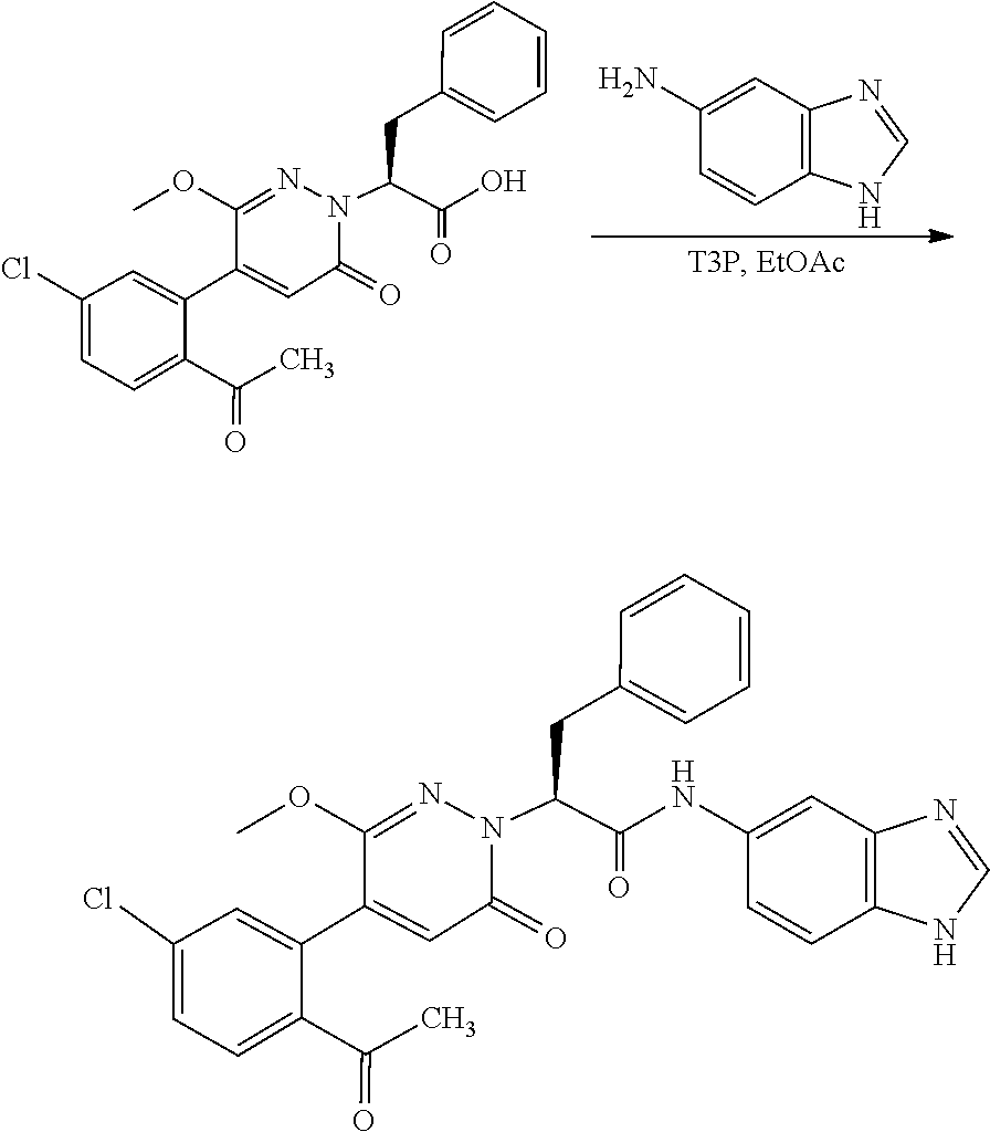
C1(N)=CC2=C(C=C1)NC=N2.C1(CC(C(=O)O)N2C(=O)C=C(C3=CC(Cl)=CC=C3C(=O)C)C(OC)=N2)=CC=CC=C1.C1(CC(C(=O)NC2=CC3=C(C=C2)NC=N3)N2C(=O)C=C(C3=CC(Cl)=CC=C3C(=O)C)C(OC)=N2)=CC=CC=C1
